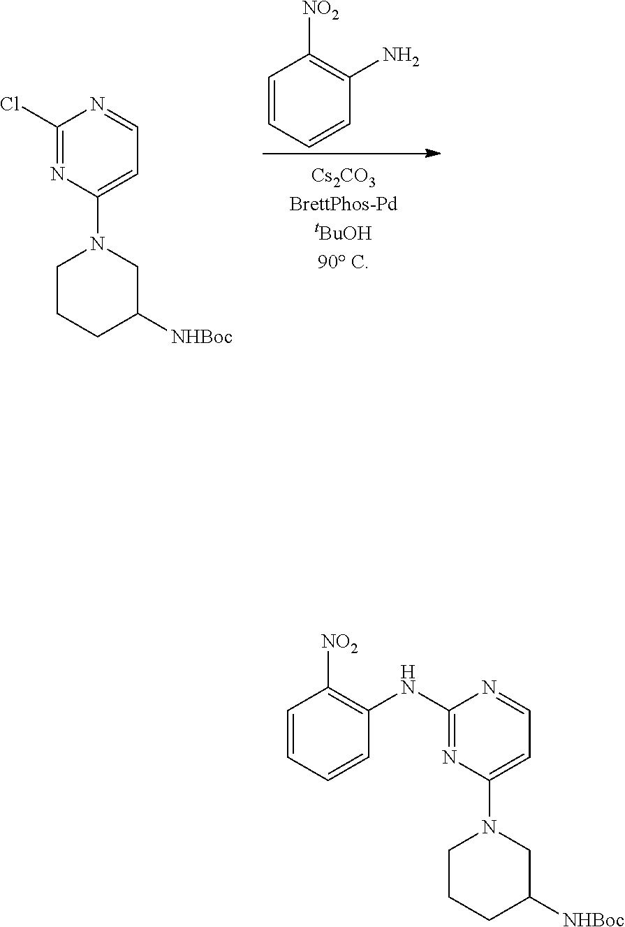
C1(Cl)=NC(N2CCCC([NHBoc])C2)=CC=N1.C1=CC=CC(N)=C1[NO2].C1(NC2=C([NO2])C=CC=C2)=NC(N2CCCC([NHBoc])C2)=CC=N1
